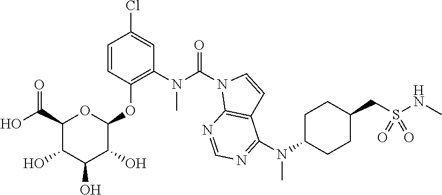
C1=NC2=C(C=CN2C(N(C)C2=C(OC3C(O)C(O)C(O)C(C(O)=O)O3)C=CC(Cl)=C2)=O)C(N(C2CCC(CS(NC)(=O)=O)CC2)C)=N1
